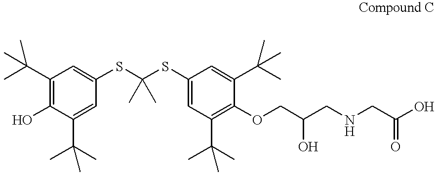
C1(C(C)(C)C)=C(O)C(C(C)(C)C)=CC(SC(SC2=CC(C(C)(C)C)=C(OCC(CNCC(O)=O)O)C(C(C)(C)C)=C2)(C)C)=C1
